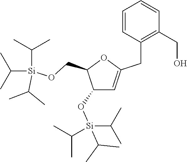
C1(O[Si](C(C)C)(C(C)C)C(C)C)C=C(CC2=C(CO)C=CC=C2)OC1CO[Si](C(C)C)(C(C)C)C(C)C
